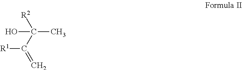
CC(C([R1])=C)([R2])O
